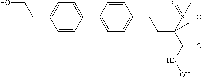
C1(C2=CC=C(CCO)C=C2)=CC=C(CCC(C(=O)NO)(S(=O)(=O)C)C)C=C1
